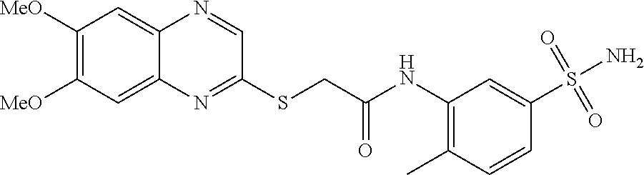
N(C1=C(C)C=CC(S(N)(=O)=O)=C1)C(=O)CSC1=NC2=CC([MeO])=C([MeO])C=C2N=C1
